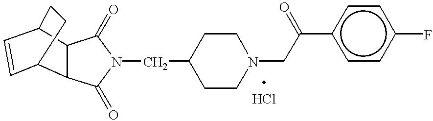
C1(=O)N(CC2CCN(CC(c3ccc(F)cc3)=O)CC2)C(=O)C2C1C1C=CC2CC1
